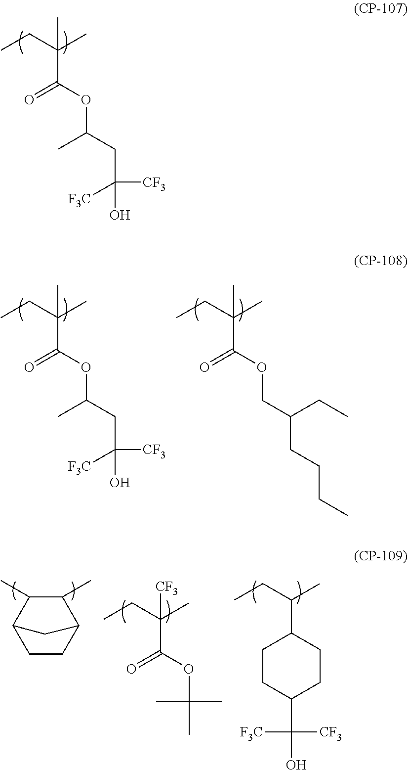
CCC(C)(C)C(OC(C)CC([CF3])(O)[F3C])=O.CCC(C)(C)C(OC(C)CC([CF3])(O)[F3C])=O.CCC(C)(C)C(OCC(CCCC)CC)=O.C1CC2C(C)C(C)C1C2.CCC(C)([CF3])C(OC(C)(C)C)=O.CCC(C)C1CCC(C([CF3])([F3C])O)CC1
